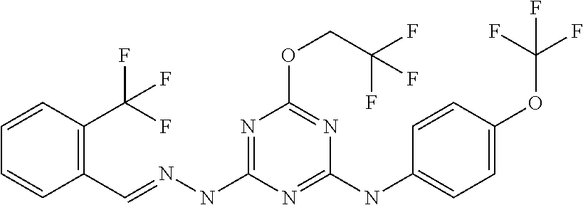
C1=CC(C=NNC2=NC(OCC(F)(F)F)=NC(NC3=CC=C(OC(F)(F)F)C=C3)=N2)=C(C(F)(F)F)C=C1
